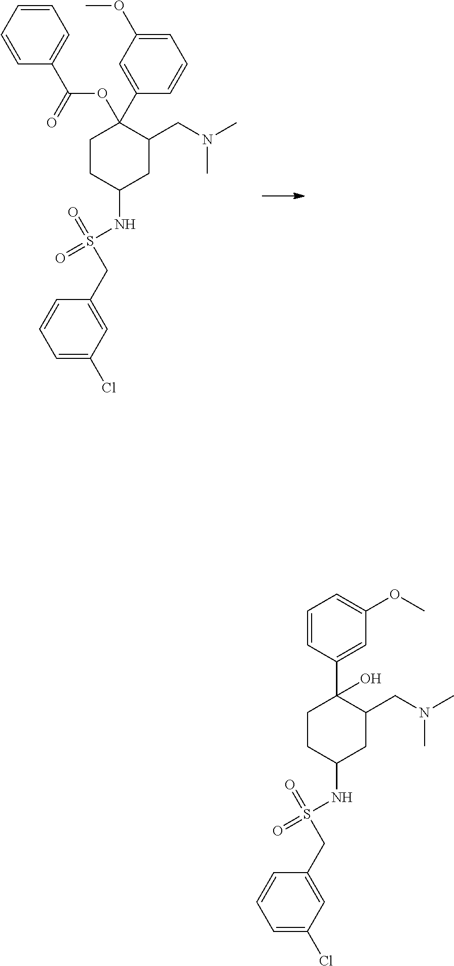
N(C)(CC1C(OC(C2=CC=CC=C2)=O)(C2=CC(OC)=CC=C2)CCC(NS(=O)(=O)CC2=CC(Cl)=CC=C2)C1)C.N(C)(CC1C(O)(C2=CC(OC)=CC=C2)CCC(NS(=O)(=O)CC2=CC(Cl)=CC=C2)C1)C
